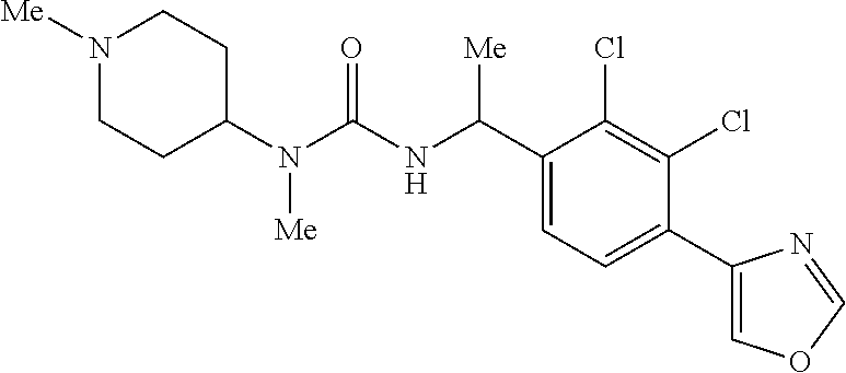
C1(N(C(NC(C2=CC=C(C3=COC=N3)C(Cl)=C2Cl)[Me])=O)[Me])CCN([Me])CC1
